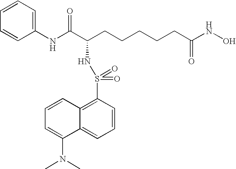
C1(NC(C(CCCCCC(NO)=O)NS(C2=C3C(=CC=C2)C(N(C)C)=CC=C3)(=O)=O)=O)=CC=CC=C1
